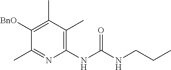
C1(NC(NCCC)=O)=C(C)C(C)=C([BnO])C(C)=N1
